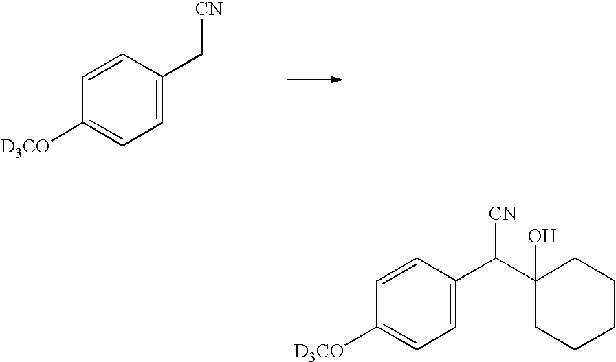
C1=CC(C[CN])=CC=C1[D3CO].C1=CC(C(C2(O)CCCCC2)[CN])=CC=C1[D3CO]
